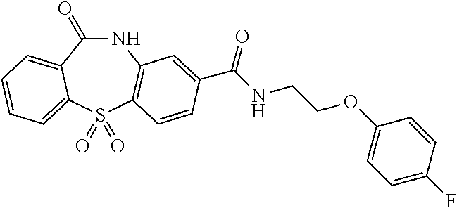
N1C(=O)C2=CC=CC=C2S(=O)(=O)C2=C1C=C(C(NCCOC1=CC=C(F)C=C1)=O)C=C2
